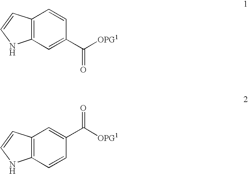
C12=C(C=C(C([OPG1])=O)C=C1)NC=C2.C12=C(C=CC(C([OPG1])=O)=C1)NC=C2
